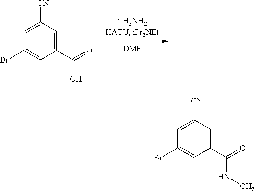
[DMF].C1(C(=O)O)=CC([CN])=CC(Br)=C1.C1(C(=O)NC)=CC([CN])=CC(Br)=C1
